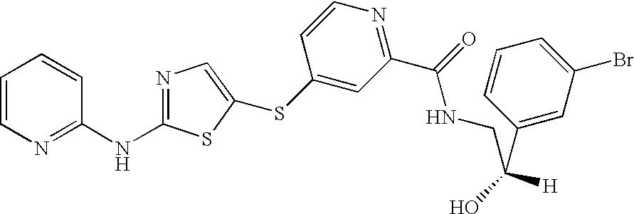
C1=CN=C(NC2=NC=C(SC3=CC(C(=O)NCC(C4=CC(Br)=CC=C4)(O)[H])=NC=C3)S2)C=C1
